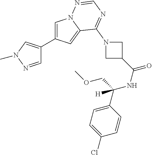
C1=NN(C)C=C1C1=CN2C(=C1)C(N1CC(C(NC(C3=CC=C(Cl)C=C3)(COC)[H])=O)C1)=NC=N2
